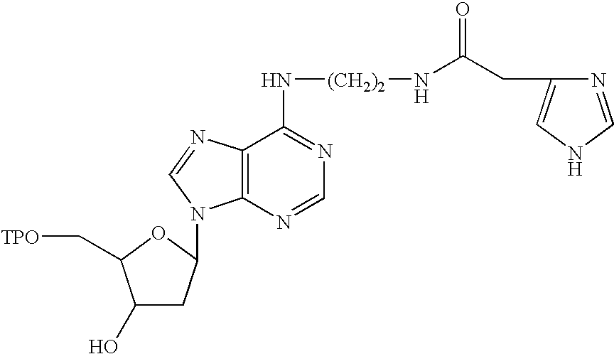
C(CC1=CNC=N1)(=O)N[(CH2)2]NC1=NC=NC2=C1N=CN2C1CC(O)C(C[TPO])O1
